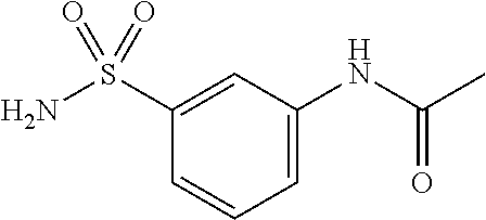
C1=C(S(N)(=O)=O)C=CC=C1NC(C)=O
